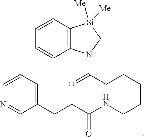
C12=C(C=CC=C1)[Si]([Me])([Me])CN2C(CCCCCNC(CCC1=CC=CN=C1)=O)=O
